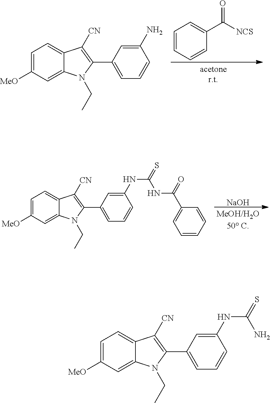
C1=CC=CC(C([NCS])=O)=C1.C1=C([MeO])C=C2C(=C1)C([CN])=C(C1=CC=CC(N)=C1)N2CC.[NaOH].C1=C([MeO])C=C2C(=C1)C([CN])=C(C1=CC=CC(NC(NC(=O)C3=CC=CC=C3)=S)=C1)N2CC.C1=C([MeO])C=C2C(=C1)C([CN])=C(C1=CC=CC(NC(N)=S)=C1)N2CC
